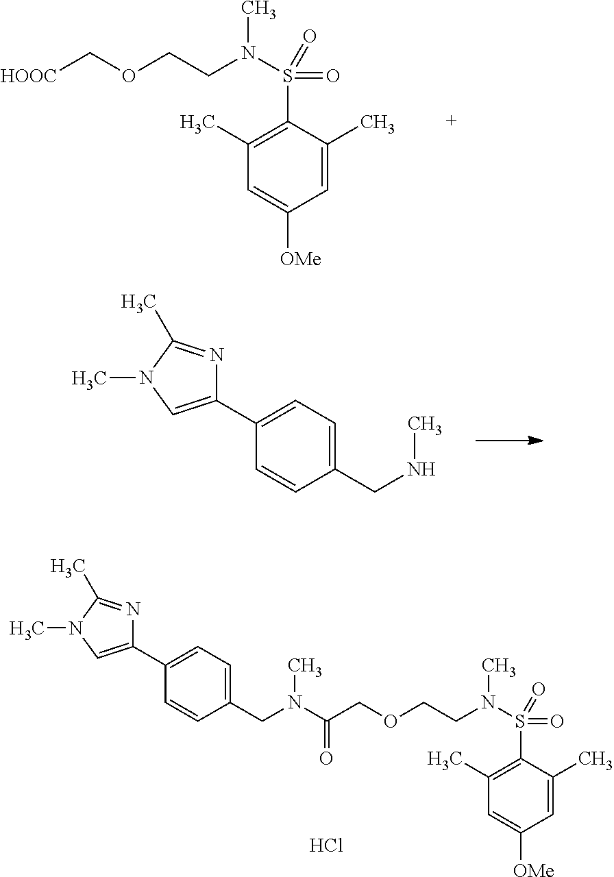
C(OCCN(C)S(C1=C(C)C=C([OMe])C=C1C)(=O)=O)[HOOC].C1(C2=CN(C)C(C)=N2)=CC=C(CNC)C=C1.Cl.C1(C2=CN(C)C(C)=N2)=CC=C(CN(C(COCCN(C)S(C2=C(C)C=C([OMe])C=C2C)(=O)=O)=O)C)C=C1
